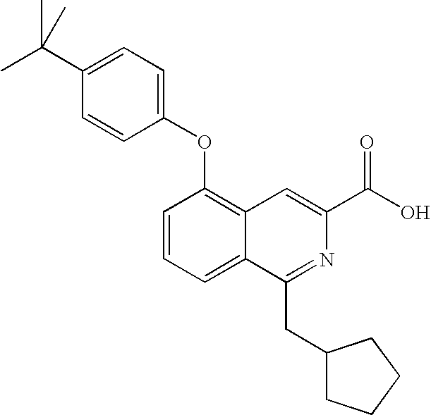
CC(C1=CC=C(OC2=C3C(=CC=C2)C(CC2CCCC2)=NC(C(O)=O)=C3)C=C1)(C)C
